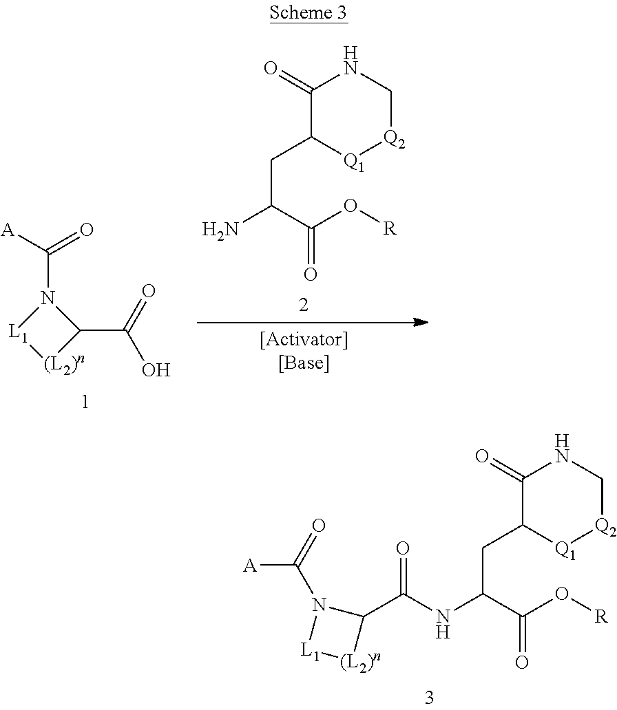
C1(=O)C(CC(NC(C2N(C(=O)[A])[L1][(L2)n]2)=O)C(O[R])=O)[Q1][Q2]CN1.C1(C(=O)O)N(C([A])=O)[L1][(L2)n]1.C1(=O)C(CC(N)C(O[R])=O)[Q1][Q2]CN1
